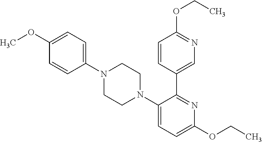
N1(C2=CC=C(OC)C=C2)CCN(C2=CC=C(OCC)N=C2C2=CN=C(OCC)C=C2)CC1
